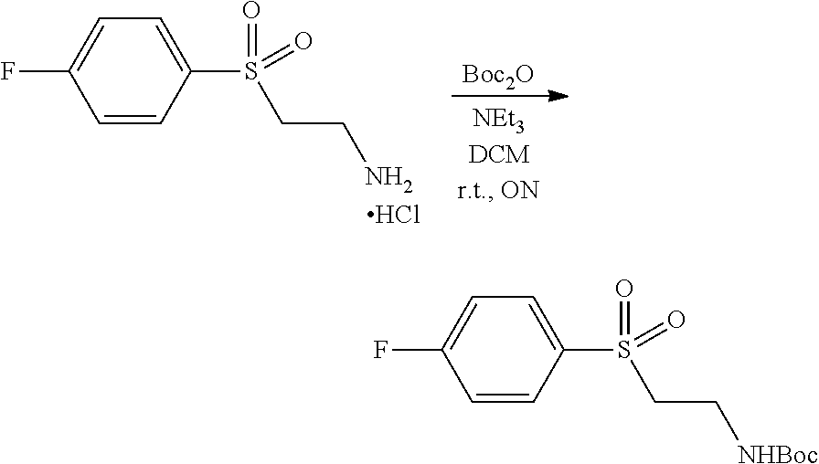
C1=CC(S(CC[NHBoc])(=O)=O)=CC=C1F.C1=CC(S(CCN)(=O)=O)=CC=C1F.Cl.[Boc2O]
